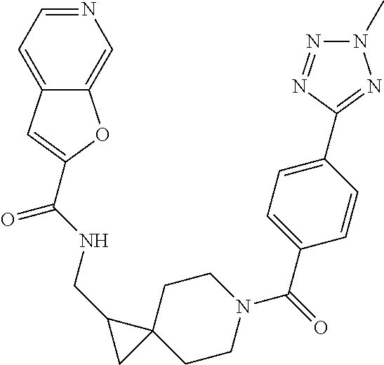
C1C2(CCN(C(=O)C3=CC=C(C4=NN(C)N=N4)C=C3)C1)C(CNC(=O)C1=CC3=CC=NC=C3O1)C2
